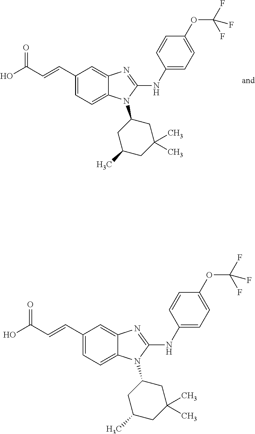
C1(C=CC(O)=O)=CC=C2C(=C1)N=C(NC1=CC=C(OC(F)(F)F)C=C1)N2C1CC(C)CC(C)(C)C1.C1(C=CC(O)=O)=CC=C2C(=C1)N=C(NC1=CC=C(OC(F)(F)F)C=C1)N2C1CC(C)CC(C)(C)C1
